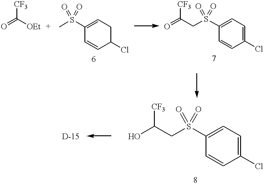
[CF3]C(=O)[OEt].C1(S(C)(=O)=O)=CCC(Cl)C=C1.C1(S(CC(=O)[CF3])(=O)=O)=CC=C(Cl)C=C1.C1(S(CC(O)[CF3])(=O)=O)=CC=C(Cl)C=C1
